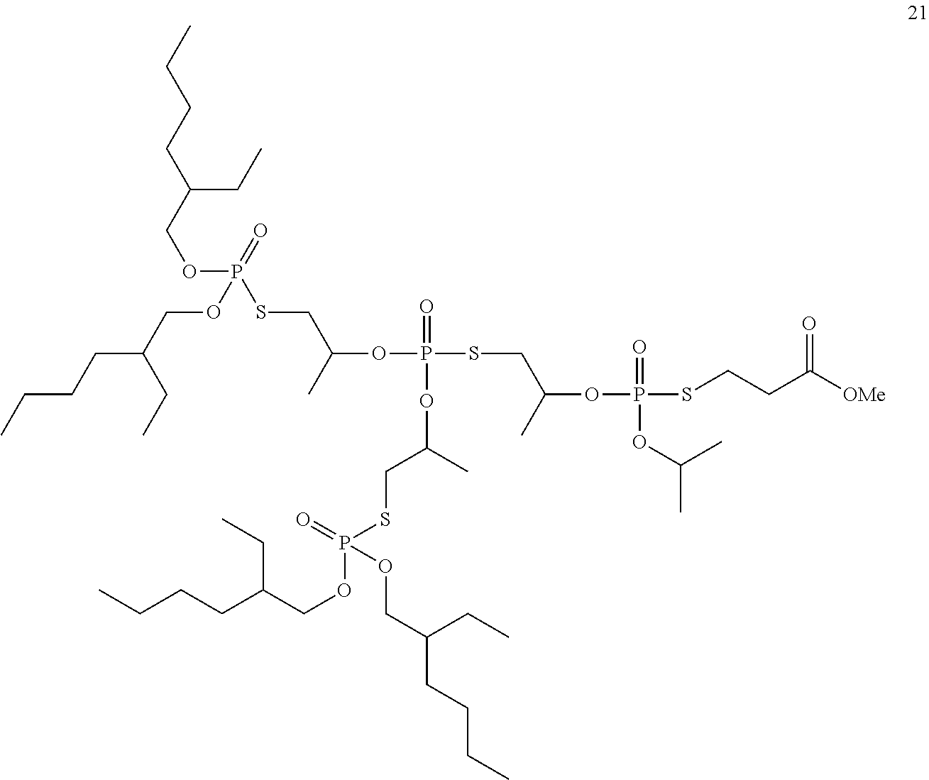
C(OP(SCC(OP(SCC(OP(SCCC([OMe])=O)(=O)OC(C)C)C)(=O)OC(CSP(OCC(CCCC)CC)(=O)OCC(CCCC)CC)C)C)(=O)OCC(CCCC)CC)C(CCCC)CC
